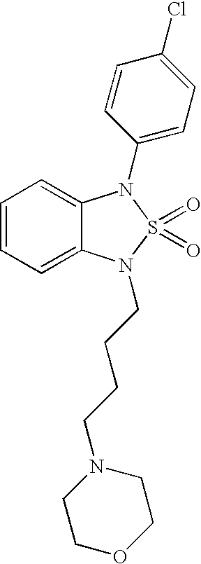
C1=CC=C2C(=C1)N(C1=CC=C(Cl)C=C1)S(=O)(=O)N2CCCCN1CCOCC1
